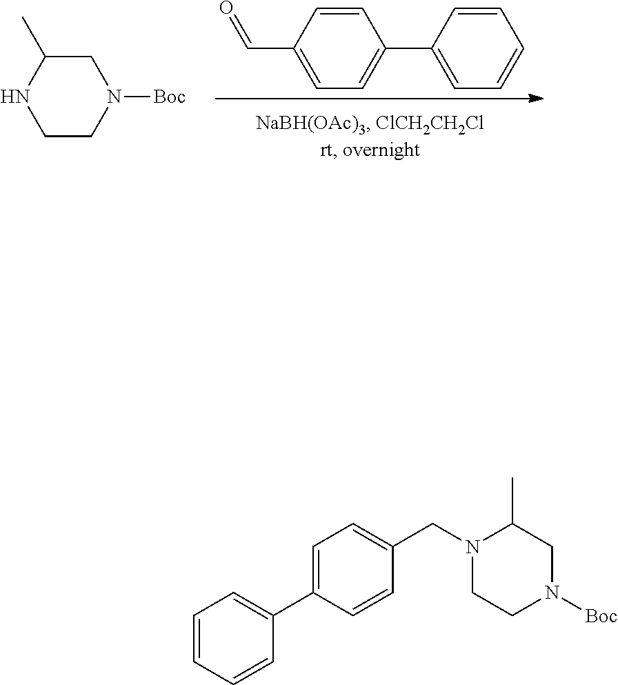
C1(C=O)=CC=C(C2=CC=CC=C2)C=C1.C1CN([Boc])CC(C)N1.C1=CC=CC(C2=CC=C(CN3CCN([Boc])CC3C)C=C2)=C1
